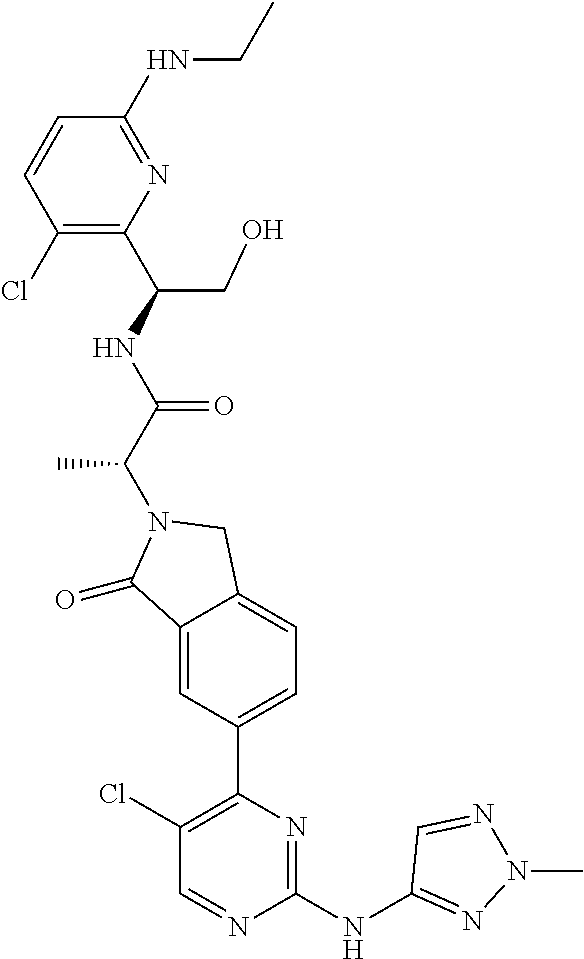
C1(=O)C2=CC(C3=C(Cl)C=NC(NC4=NN(C)N=C4)=N3)=CC=C2CN1C(C(=O)NC(C1=C(Cl)C=CC(NCC)=N1)CO)C
